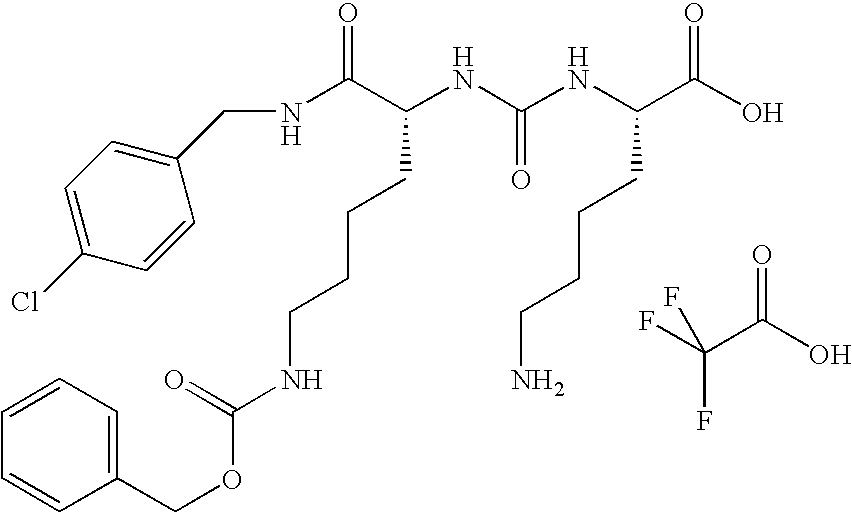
N(C(C(NC(NC(C(O)=O)CCCCN)=O)CCCCNC(=O)OCC1=CC=CC=C1)=O)CC1=CC=C(Cl)C=C1.FC(C(O)=O)(F)F
